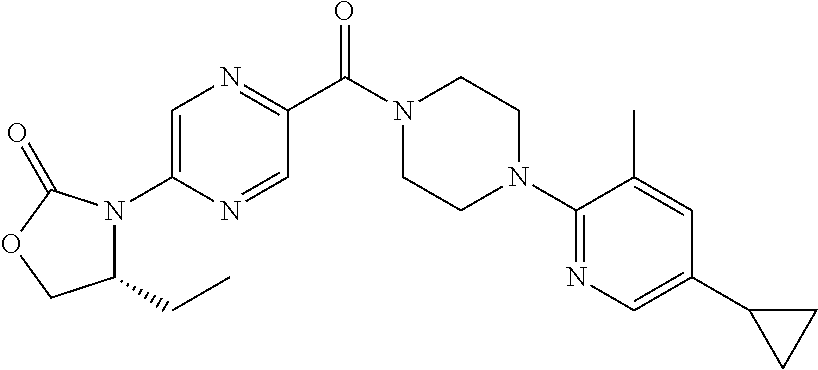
C1=C(N2C(CC)COC2=O)N=CC(C(N2CCN(C3=NC=C(C4CC4)C=C3C)CC2)=O)=N1
